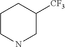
C1CNCC([CF3])C1
